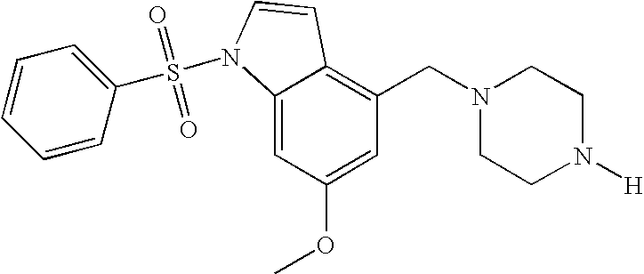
C1=C(OC)C=C2C(=C1CN1CCN([H])CC1)C=CN2S(=O)(=O)C1=CC=CC=C1
